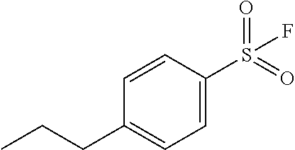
C1=C(S(=O)(=O)F)C=CC(CCC)=C1
